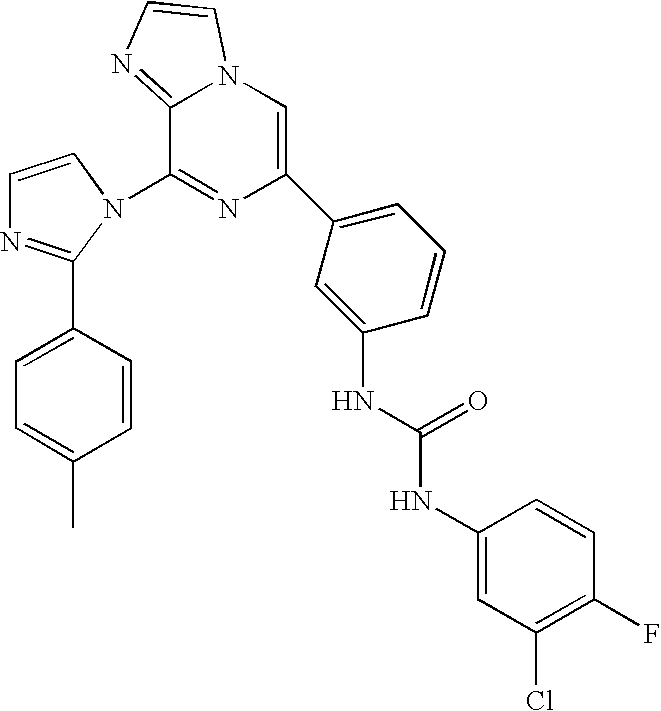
C1=CN(C2=NC(C3=CC=CC(NC(=O)NC4=CC(Cl)=C(F)C=C4)=C3)=CN3C2=NC=C3)C(C2=CC=C(C)C=C2)=N1
